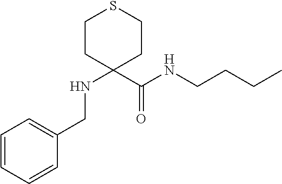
C1CC(NCC2=CC=CC=C2)(C(=O)NCCCC)CCS1
